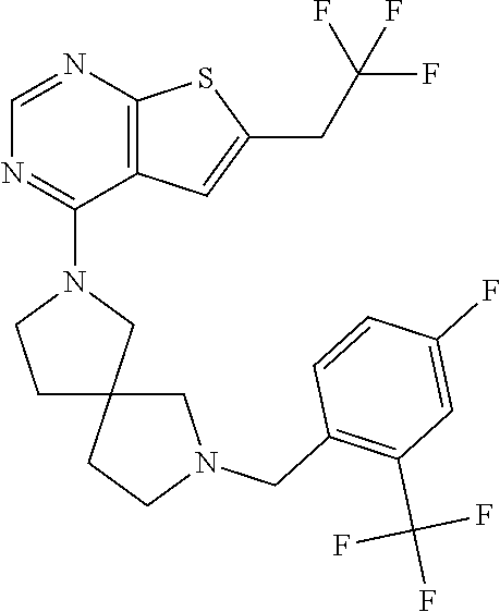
C1=NC2=C(C(N3CCC4(C3)CCN(CC3=C(C(F)(F)F)C=C(F)C=C3)C4)=N1)C=C(CC(F)(F)F)S2
